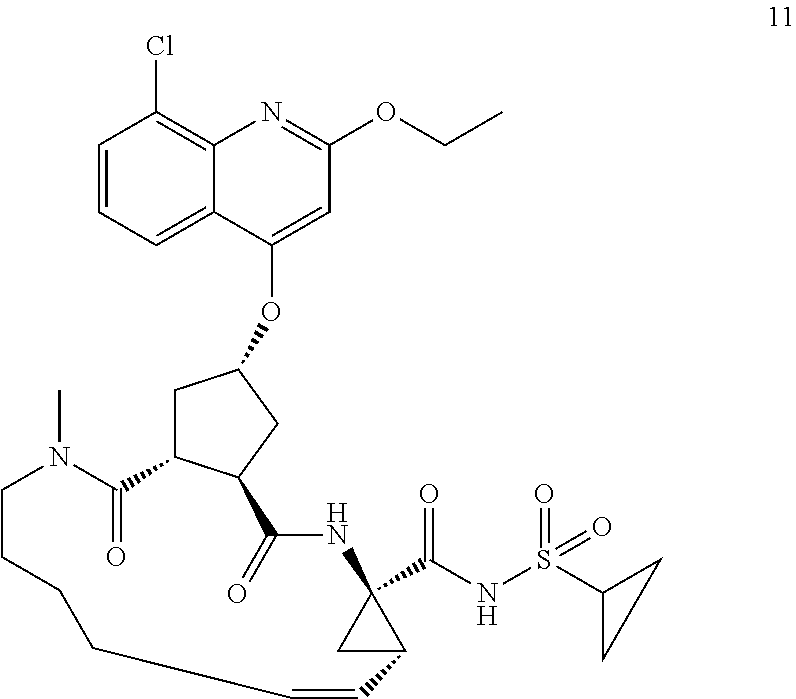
C1=CC=C2C(=C1Cl)N=C(OCC)C=C2OC1CC2C(C1)C(=O)NC1(C(NS(C3CC3)(=O)=O)=O)CC1C=CCCCCN(C)C2=O
